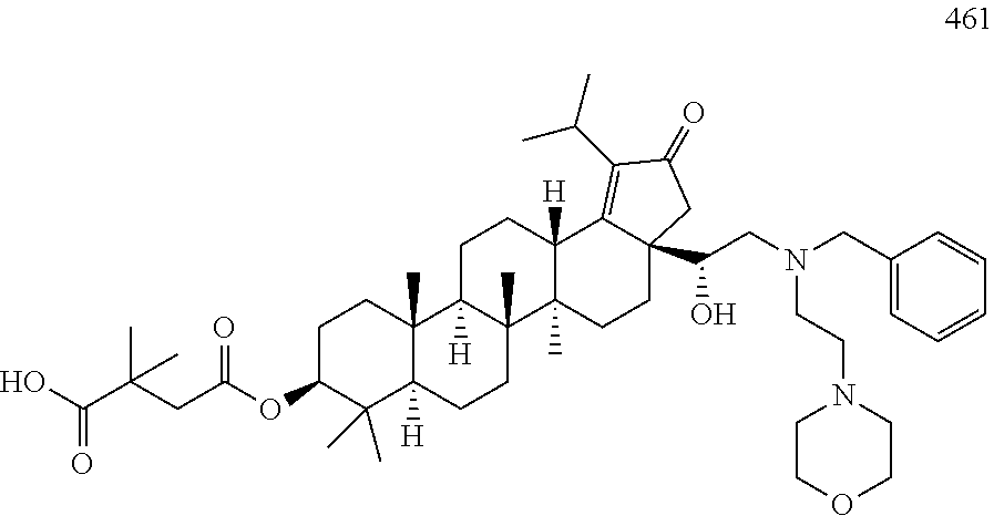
OC(C(CC(OC1C(C)(C)C2([H])C(C)(CC1)C1([H])C(C)(CC2)C2(C)C([H])(CC1)C1=C(C(C)C)C(=O)CC1(C(CN(CC1=CC=CC=C1)CCN1CCOCC1)O)CC2)=O)(C)C)=O
